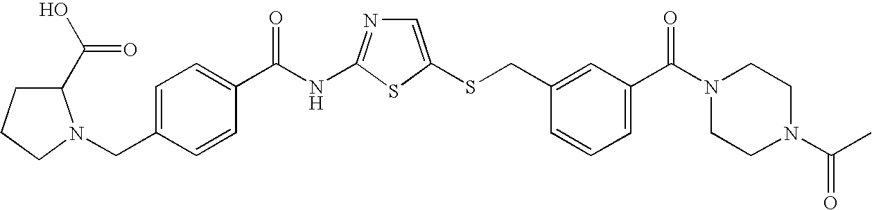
C1=C(SCC2=CC(C(N3CCN(C(=O)C)CC3)=O)=CC=C2)SC(NC(=O)C2=CC=C(CN3C(C(O)=O)CCC3)C=C2)=N1
